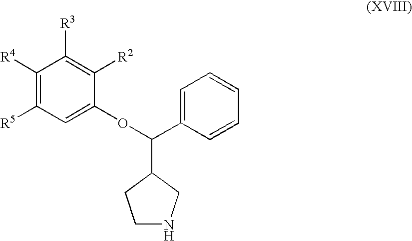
C1([R4])=C([R5])C=C(OC(C2=CC=CC=C2)C2CCNC2)C([R2])=C1[R3]
